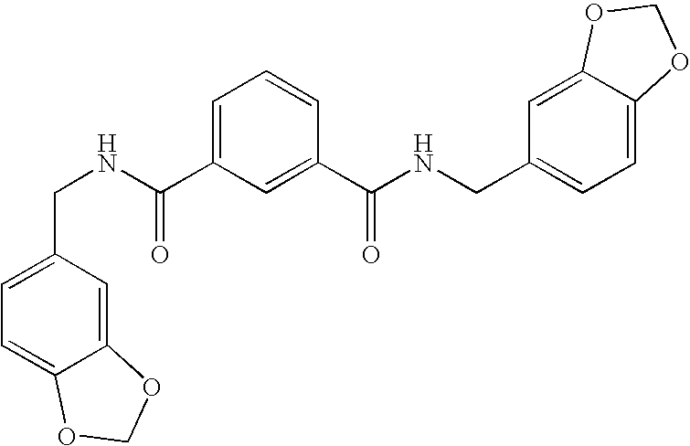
N(C(C1=CC=CC(C(NCC2=CC=C3C(=C2)OCO3)=O)=C1)=O)CC1=CC=C2C(=C1)OCO2
